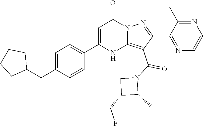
C(C1=CC=C(C2=CC(=O)N3C(=C(C(N4CC(CF)C4C)=O)C(C4=NC=CN=C4C)=N3)N2)C=C1)C1CCCC1
